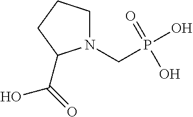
N1(CP(O)(=O)O)CCCC1C(=O)O
